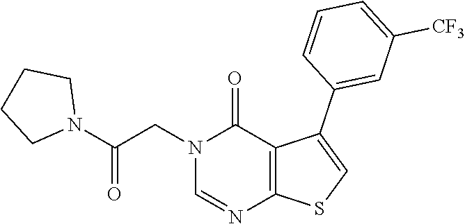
C1=NC2=C(C(=O)N1CC(N1CCCC1)=O)C(C1=CC([CF3])=CC=C1)=CS2
